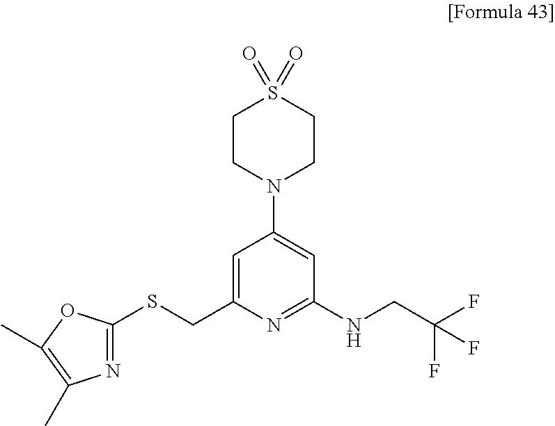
C1CN(C2=CC(NCC(F)(F)F)=NC(CSC3=NC(C)=C(C)O3)=C2)CCS1(=O)=O
